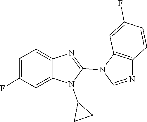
N1(C2CC2)C(N2C=NC3=C2C=C(F)C=C3)=NC2=CC=C(F)C=C12
